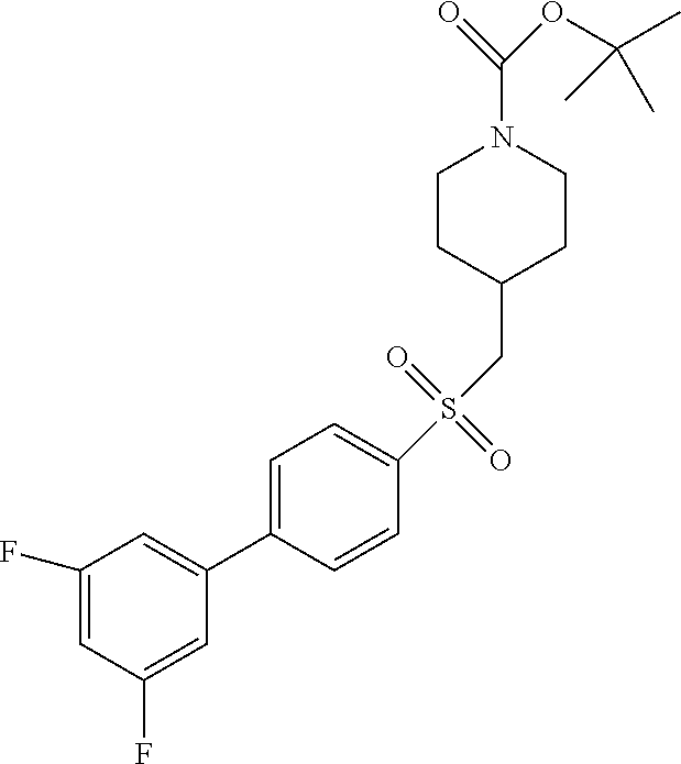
C1(F)=CC(F)=CC(C2=CC=C(S(CC3CCN(C(OC(C)(C)C)=O)CC3)(=O)=O)C=C2)=C1
